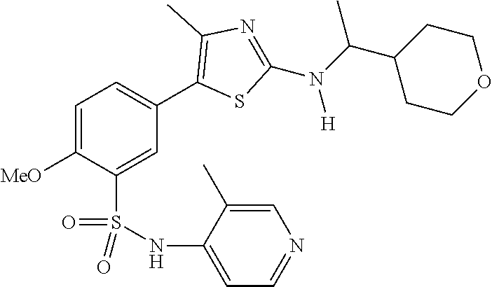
C1=C([MeO])C(S(NC2=CC=NC=C2C)(=O)=O)=CC(C2=C(C)N=C(N(C(C3CCOCC3)C)[H])S2)=C1
